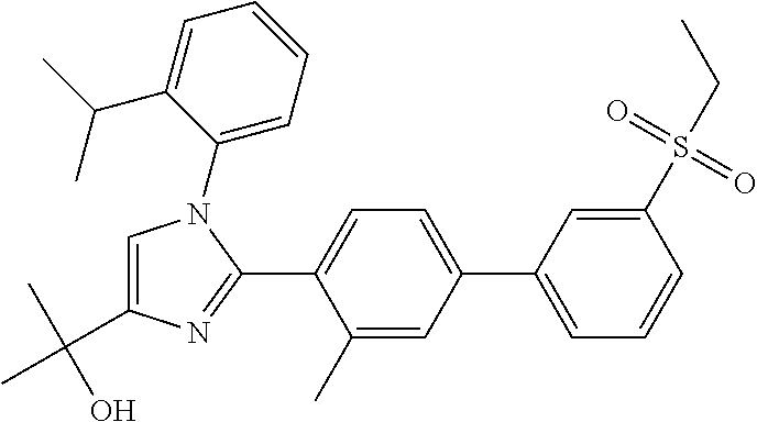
C1=CC(S(=O)(=O)CC)=CC(C2=CC=C(C3=NC(C(C)(O)C)=CN3C3=CC=CC=C3C(C)C)C(C)=C2)=C1
